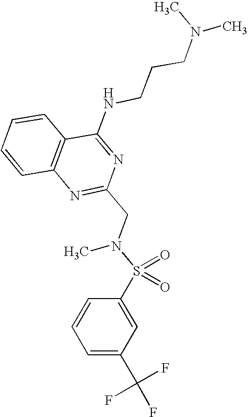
C1=CC2=C(C=C1)C(NCCCN(C)C)=NC(CN(S(=O)(=O)C1=CC(C(F)(F)F)=CC=C1)C)=N2
